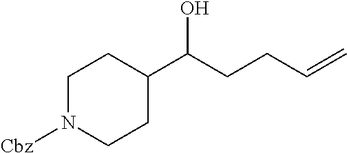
C1N([Cbz])CCC(C(CCC=C)O)C1
